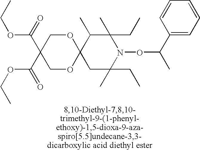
C12(C(C)C(C)(CC)N(OC(C)C3=CC=CC=C3)C(C)(CC)C1)OCC(C(=O)OCC)(C(OCC)=O)CO2
